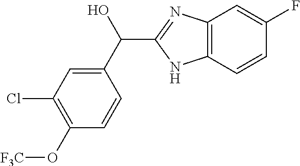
C12=C(C=CC(F)=C1)NC(C(C1=CC(Cl)=C(O[F3C])C=C1)O)=N2
